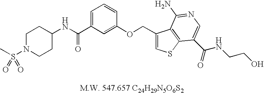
C1N(S(C)(=O)=O)CCC(NC(C2=CC=CC(OCC3=CSC4=C3C(N)=NC=C4C(NCCO)=O)=C2)=O)C1
